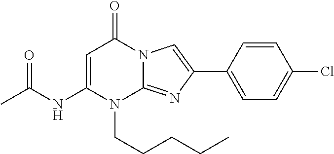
C1(NC(C)=O)=CC(=O)N2C(=NC(C3=CC=C(Cl)C=C3)=C2)N1CCCCC
